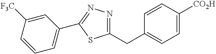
C1=CC([CO2H])=CC=C1CC1=NN=C(C2=CC=CC([F3C])=C2)S1
